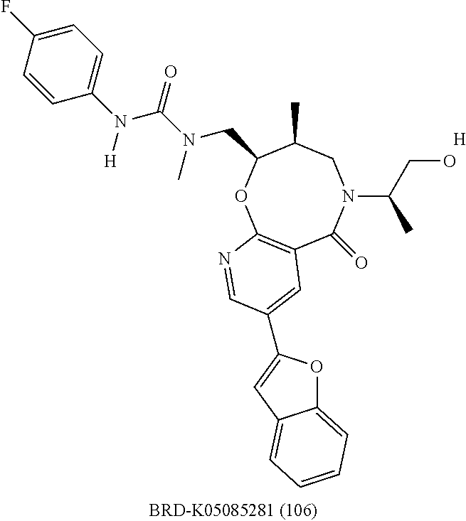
[H].C12=C(OC(CN(C(=O)N(C3=CC=C(F)C=C3)[H])C)C(C)CN(C(CO)C)C1=O)N=CC(C1=CC3=CC=CC=C3O1)=C2
